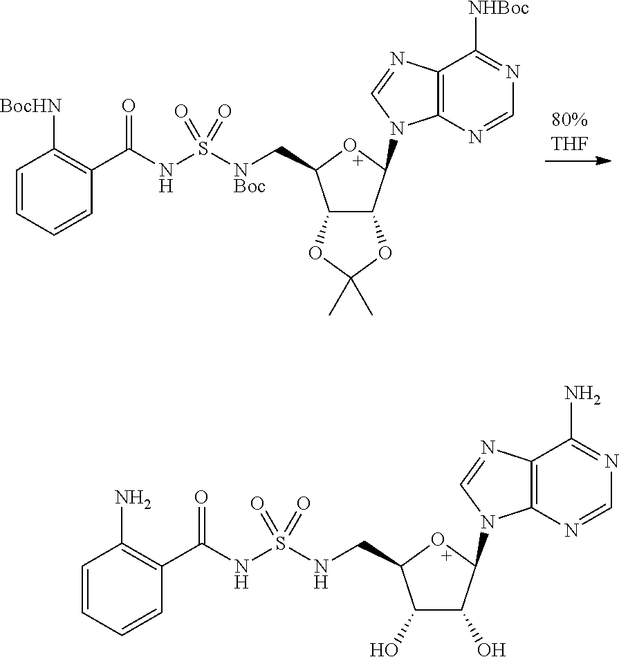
C1(O)C(O)C(N2C3=C(C(N)=NC=N3)N=C2)OC1CNS(NC(=O)C1=C(N)C=CC=C1)(=O)=O.C12C(C(N3C4=C(C([NHBoc])=NC=N4)N=C3)OC1C[NBoc]S(NC(=O)C1=C([BocHN])C=CC=C1)(=O)=O)OC(C)(C)O2
